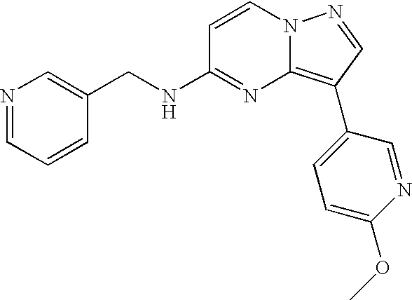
C1(CNC2=NC3=C(C4=CC=C(OC)N=C4)C=NN3C=C2)=CN=CC=C1
